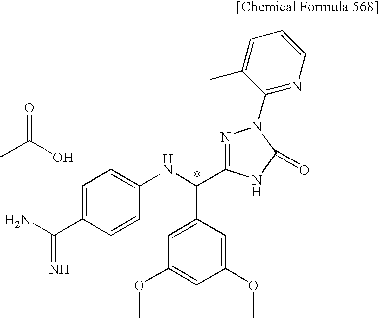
C(N)(=N)C1=CC=C(NC(C2=CC(OC)=CC(OC)=C2)C2=NN(C3=NC=CC=C3C)C(=O)N2)C=C1.CC(O)=O
